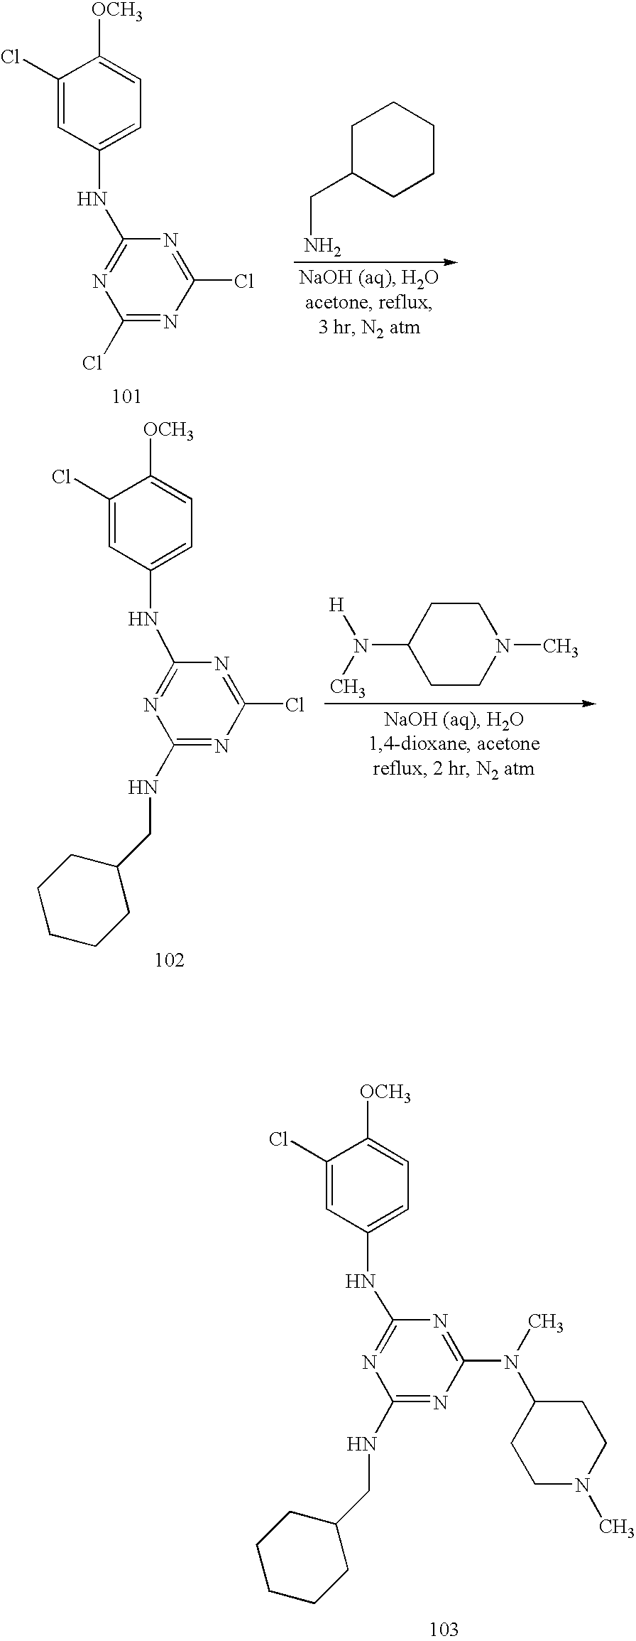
C1C(CN)CCCC1.C1(Cl)=CC(NC2=NC(Cl)=NC(Cl)=N2)=CC=C1[OCH3].C1CN(C)CCC1N([H])C.C1(Cl)=CC(NC2=NC(NCC3CCCCC3)=NC(Cl)=N2)=CC=C1[OCH3].C1(Cl)=CC(NC2=NC(NCC3CCCCC3)=NC(N(C)C3CCN(C)CC3)=N2)=CC=C1[OCH3]
